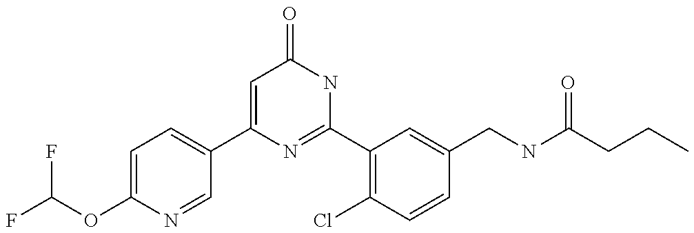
C1(C2=CC=C(OC(F)F)N=C2)=CC(=O)NC(C2=C(Cl)C=CC(CNC(CCC)=O)=C2)=N1
